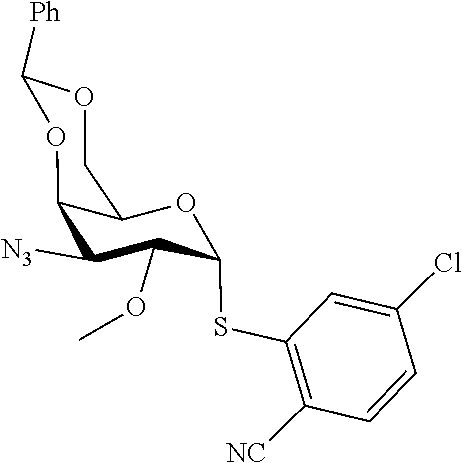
[N3]C1C(OC)C(SC2=C([NC])C=CC(Cl)=C2)OC2C1OC([Ph])OC2
